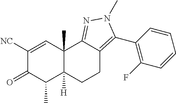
C1([NC])=CC2(C)C([H])(C(C)C1=O)CCC1=C(C3=C(F)C=CC=C3)N(C)N=C21
